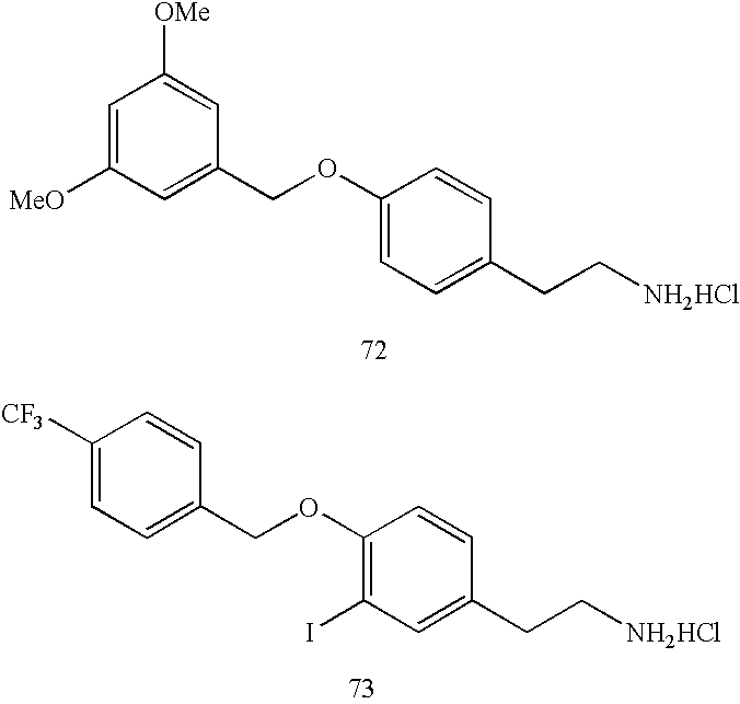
C1=C([OMe])C=C(COC2=CC=C(CC[NH2HCl])C=C2)C=C1[OMe].C1([CF3])=CC=C(COC2=C(I)C=C(CC[NH2HCl])C=C2)C=C1
